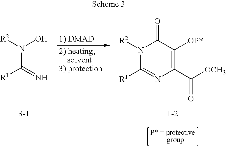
N(C([R1])=N)(O)[R2].N1([R2])C([R1])=NC(C([OCH3])=O)=C([OP*])C1=O
